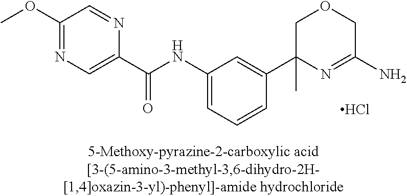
Cl.N(C1=CC=CC(C2(C)N=C(N)COC2)=C1)C(C1=CN=C(OC)C=N1)=O
